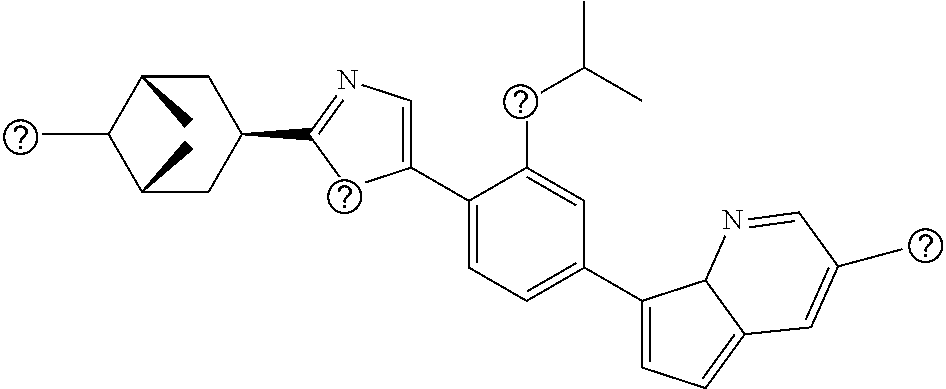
C1(C2=CC=C(C3=CC=C4C3N=CC(C)=C4)C=C2CC(C)C)=CN=C(C2CC(C)C(C)C(C)C2)C1
